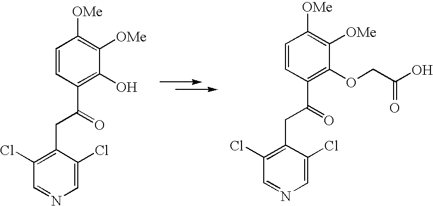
C1(CC(C2=C(O)C([OMe])=C([OMe])C=C2)=O)=C(Cl)C=NC=C1Cl.C1(CC(C2=C(OCC(O)=O)C([OMe])=C([OMe])C=C2)=O)=C(Cl)C=NC=C1Cl
